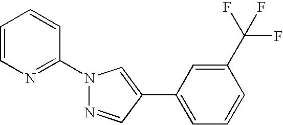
N1(C2=NC=CC=C2)N=CC(C2=CC=CC(C(F)(F)F)=C2)=C1
